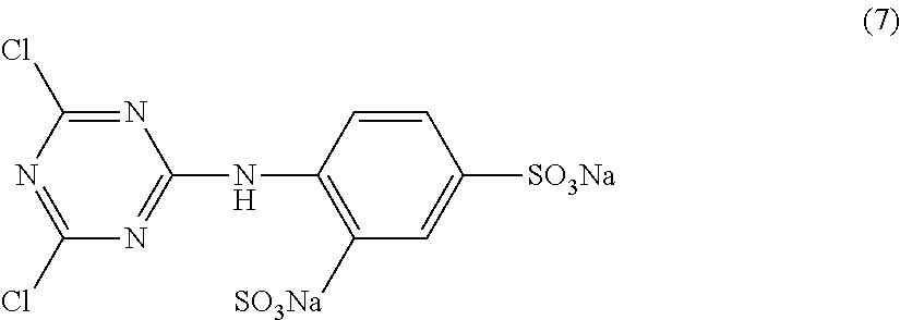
N1=C(Cl)N=C(NC2=C([SO3Na])C=C([SO3Na])C=C2)N=C1Cl
